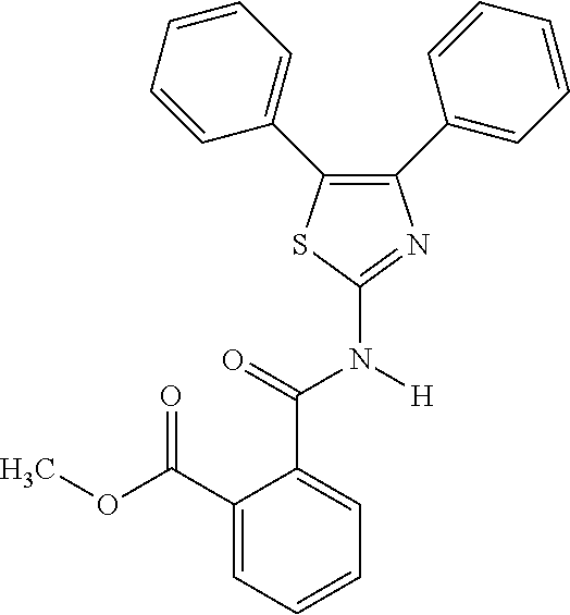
C1=C(C(OC)=O)C(C(=O)N([H])C2=NC(C3=CC=CC=C3)=C(C3=CC=CC=C3)S2)=CC=C1
